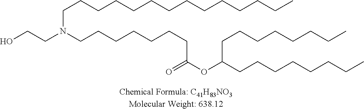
N(CCCCCCCC(OC(CCCCCCCC)CCCCCCCC)=O)(CCO)CCCCCCCCCCCCCC
